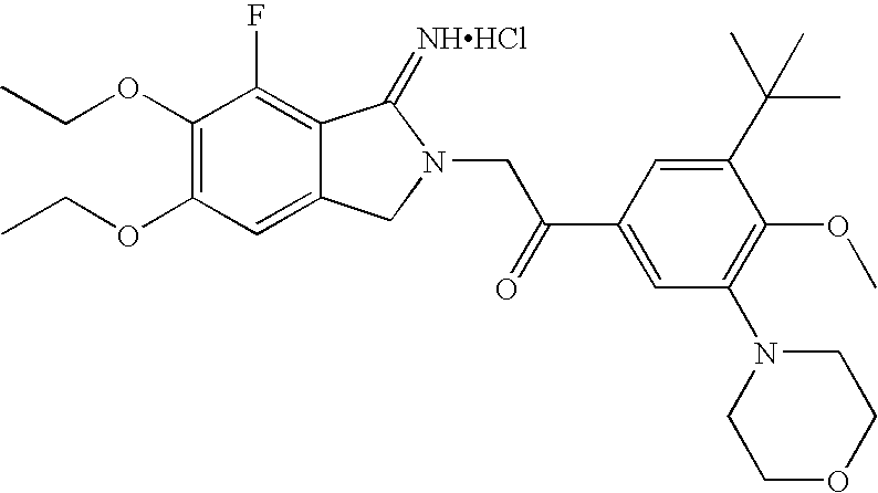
C1=C2C(=C(F)C(OCC)=C1OCC)C(=[NHHCl])N(CC(C1=CC(N3CCOCC3)=C(OC)C(C(C)(C)C)=C1)=O)C2
